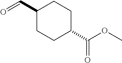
O=CC1CCC(C(OC)=O)CC1
